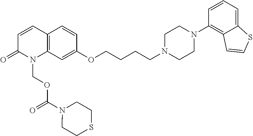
C1=CC2=C(N(COC(=O)N3CCSCC3)C1=O)C=C(OCCCCN1CCN(C3=C4C(=CC=C3)SC=C4)CC1)C=C2
